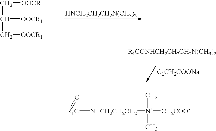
C([OOCR1])C(C[OOCR1])[OOCR1].[HNCH2CH2CH2N(CH3)2].[R1CONHCH2CH2CH2N(CH3)2].[C1CH2COONa].[R1C]([NHCH2CH2CH2][N+]([CH2COO-])(C)C)=O
